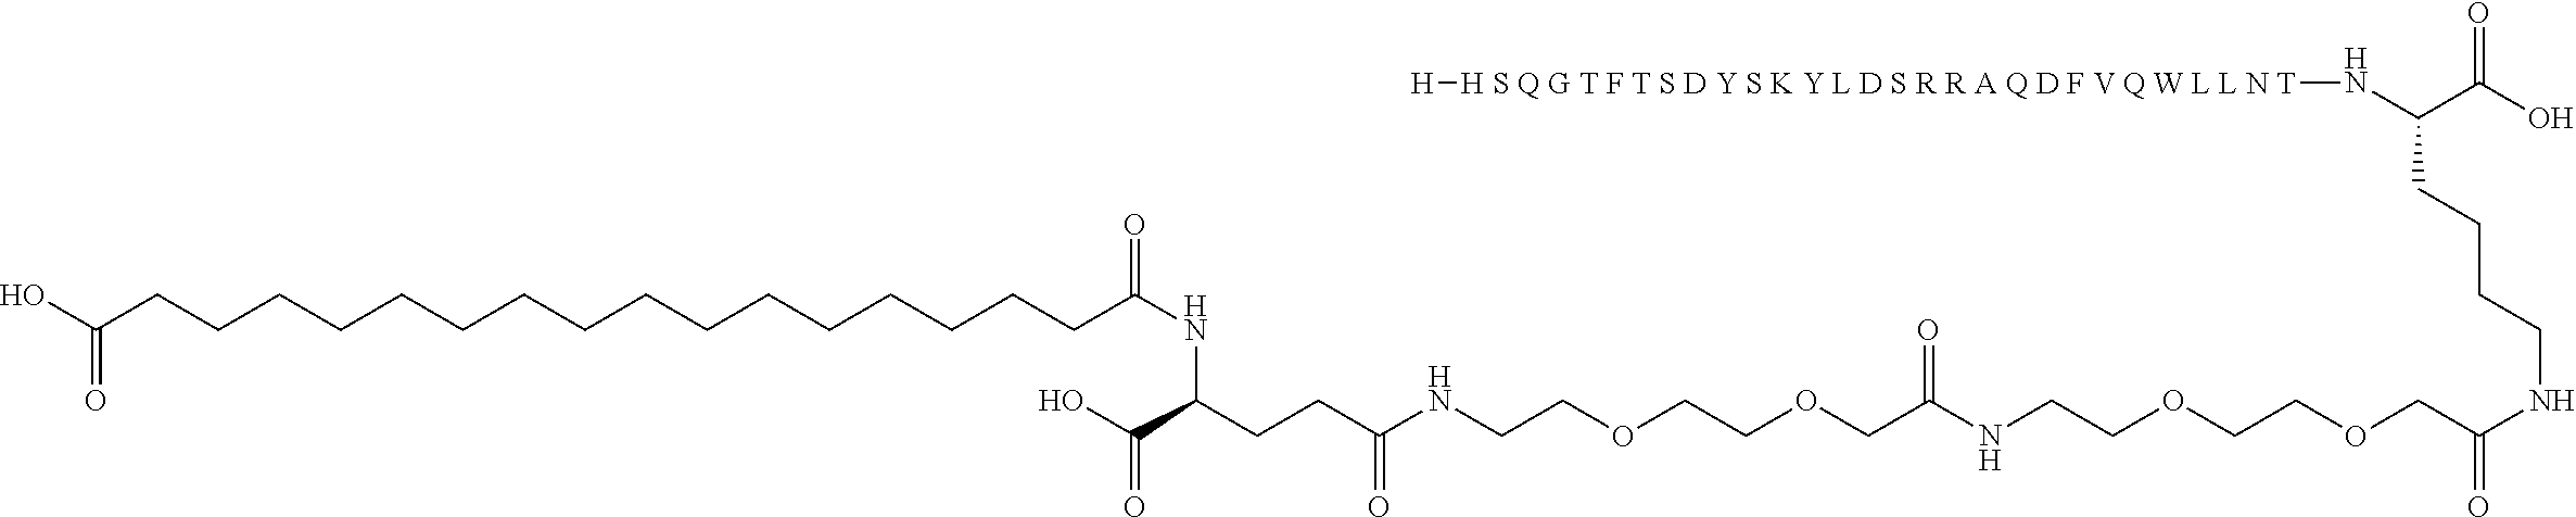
N(C(C(O)=O)CCCCNC(COCCOCCNC(COCCOCCNC(CCC(C(O)=O)NC(CCCCCCCCCCCCCCCCC(O)=O)=O)=O)=O)=O)[H S Q G T F T S D Y S K Y L D S R R A Q D F V Q W L L N T][H]
